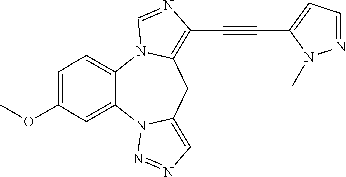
C1=C(OC)C=C2C(=C1)N1C(=C(C#CC3=CC=NN3C)N=C1)CC1=CN=NN21
